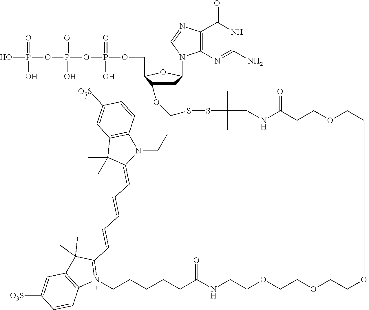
OP(OP(OP(=O)(O)OCC1C(OCSSC(CNC(CCOCCOCCOCCOCCNC(CCCCCN2=C(C=CC=CC=C3N(CC)C4=C(C3(C)C)C=C([O3S])C=C4)C(C)(C)C3=C2C=CC([O3S])=C3)=O)=O)(C)C)CC(N2C3=C(C(=O)NC(N)=N3)N=C2)O1)(=O)O)(=O)O
